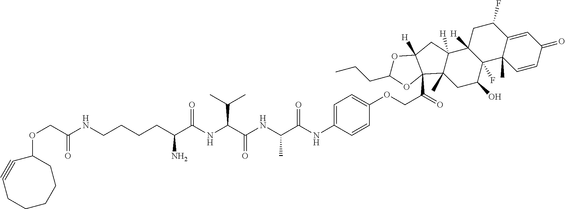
C1=CC(=O)C=C2C1(C)C1(F)C([H])(CC2F)C2([H])C(C)(CC1O)C1(C(=O)COC3=CC=C(NC(C(NC(C(NC(C(CCCCNC(COC4C#CCCCCC4)=O)N)=O)C(C)C)=O)C)=O)C=C3)C([H])(C2)OC(CCC)O1
